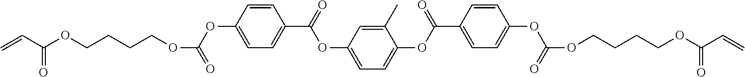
C=CC(OCCCCOC(=O)OC1=CC=C(C(=O)OC2=CC=C(OC(C3=CC=C(OC(OCCCCOC(C=C)=O)=O)C=C3)=O)C(C)=C2)C=C1)=O
